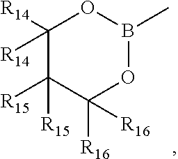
C1([R14])([R14])C([R15])([R15])C([R16])([R16])OB(C)O1
